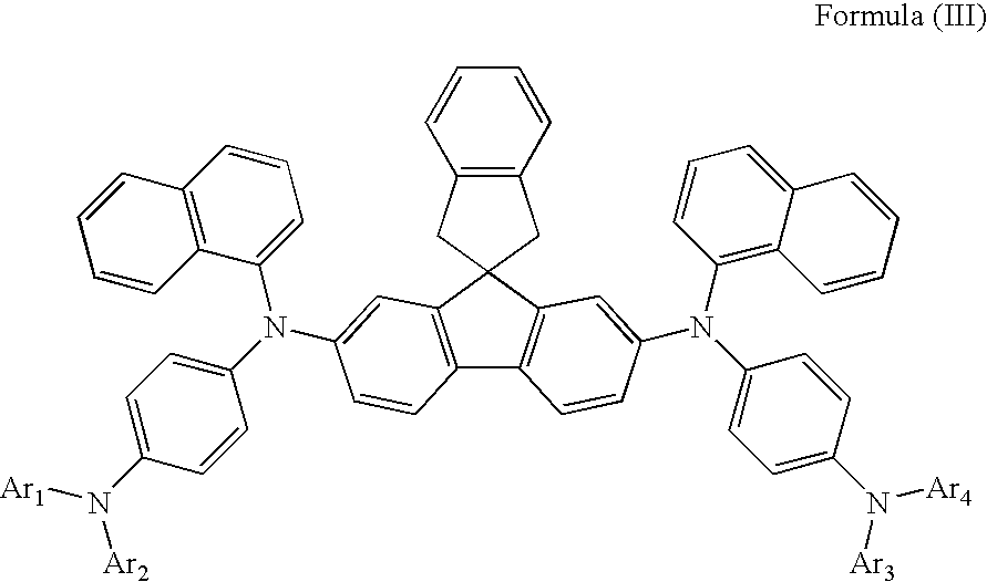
C12=C(C=C(N(C3=CC=C(N([Ar1])[Ar2])C=C3)C3=CC=CC4=C3C=CC=C4)C=C1)C1(C3=C2C=CC(N(C2=CC=C(N([Ar3])[Ar4])C=C2)C2=C4C(=CC=C2)C=CC=C4)=C3)CC2=C(C1)C=CC=C2
